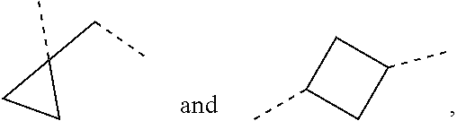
CC1CC(C)C1.C1(CC)(C)CC1
